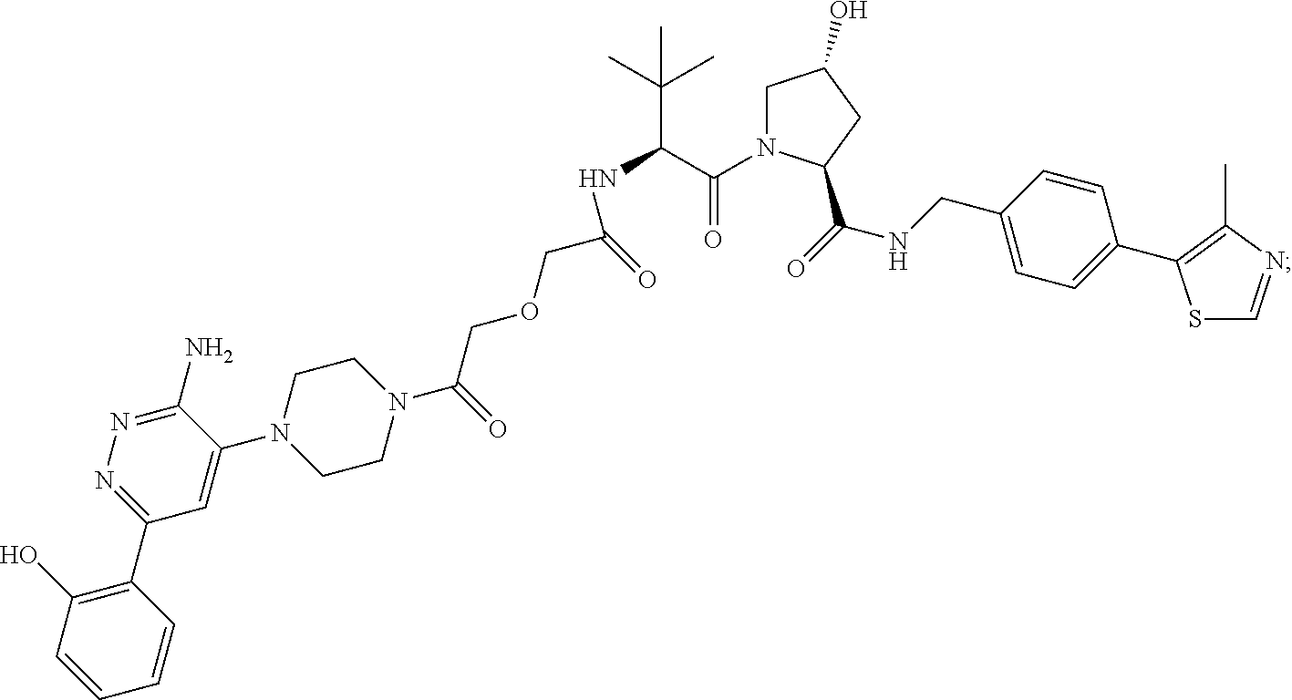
N1(C(COCC(NC(C(N2CC(O)CC2C(=O)NCC2=CC=C(C3=C(C)N=CS3)C=C2)=O)C(C)(C)C)=O)=O)CCN(C2=CC(C3=C(O)C=CC=C3)=NN=C2N)CC1
